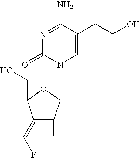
N1=C(N)C(CCO)=CN(C2C(F)C(=CF)C(CO)O2)C1=O
